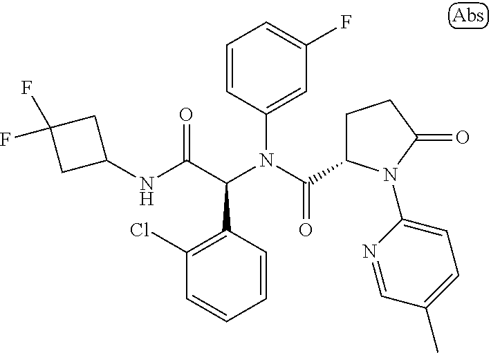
C1=CC(C(C(NC2CC(F)(F)C2)=O)N(C(=O)C2CCC(=O)N2C2=CC=C(C)C=N2)C2=CC(F)=CC=C2)=C(Cl)C=C1
